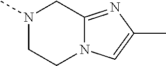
N1(C)CCN2C(=NC(C)=C2)C1
